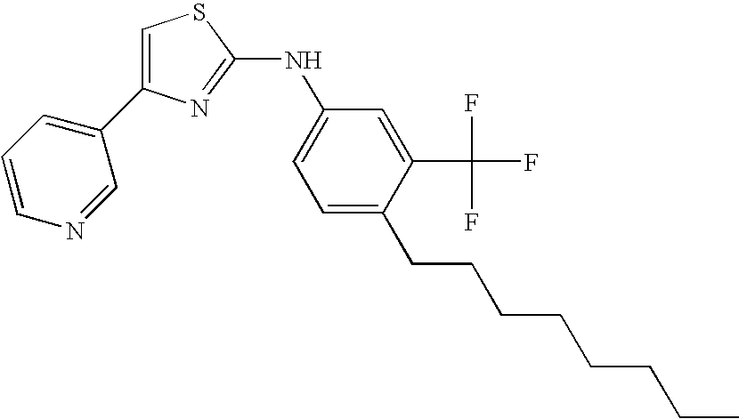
C1(NC2=NC(C3=CC=CN=C3)=CS2)=CC=C(CCCCCCCC)C(C(F)(F)F)=C1
